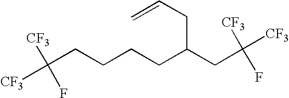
C([CF3])([CF3])(F)CCCCC(CC(F)([CF3])[CF3])CC=C
